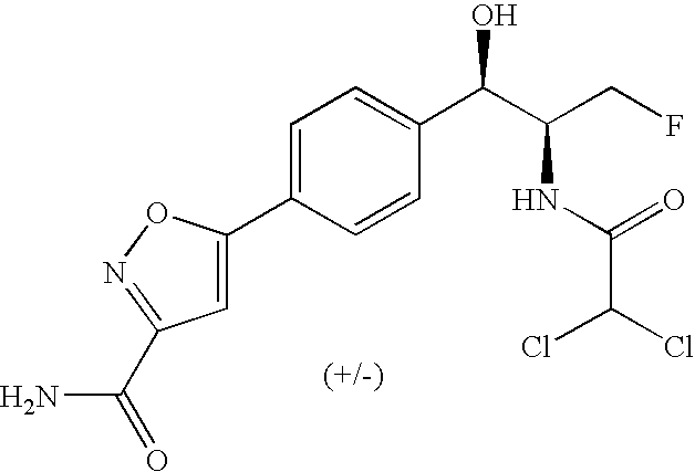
C1(C2=CC=C(C(C(CF)NC(C(Cl)Cl)=O)O)C=C2)=CC(C(N)=O)=NO1
